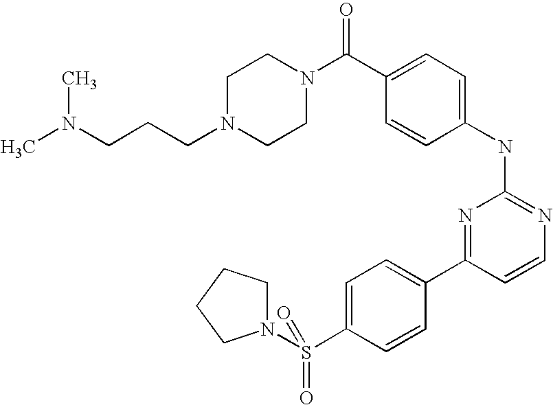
C1N(CCCN(C)C)CCN(C(C2=CC=C(NC3=NC=CC(C4=CC=C(S(N5CCCC5)(=O)=O)C=C4)=N3)C=C2)=O)C1
